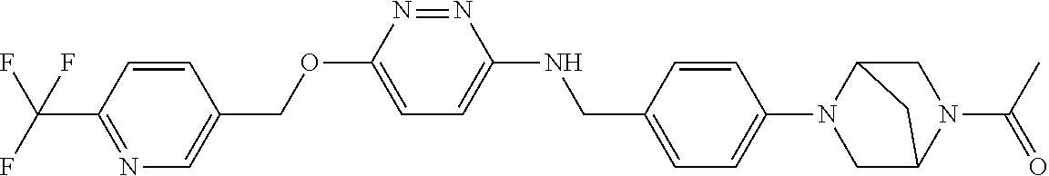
C1=CC(C(F)(F)F)=NC=C1COC1=CC=C(NCC2=CC=C(N3CC4N(C(=O)C)CC3C4)C=C2)N=N1
